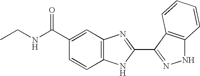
C12=C(C=C(C(NCC)=O)C=C1)N=C(C1=NNC3=C1C=CC=C3)N2
